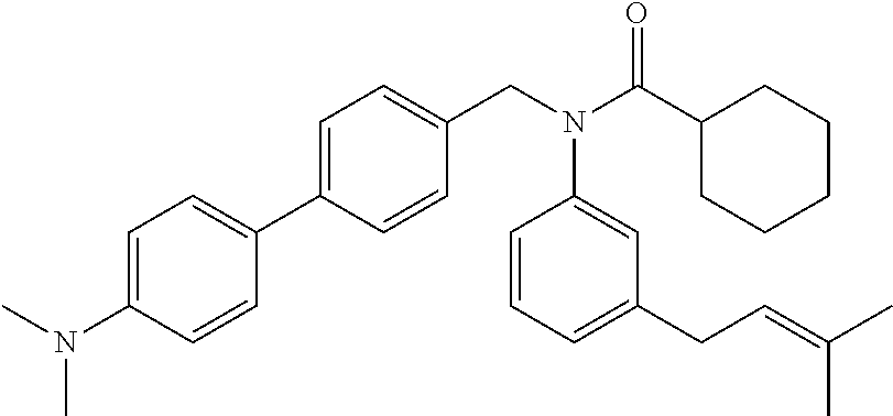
C1=C(C2=CC=C(N(C)C)C=C2)C=CC(CN(C(C2CCCCC2)=O)C2=CC(CC=C(C)C)=CC=C2)=C1
